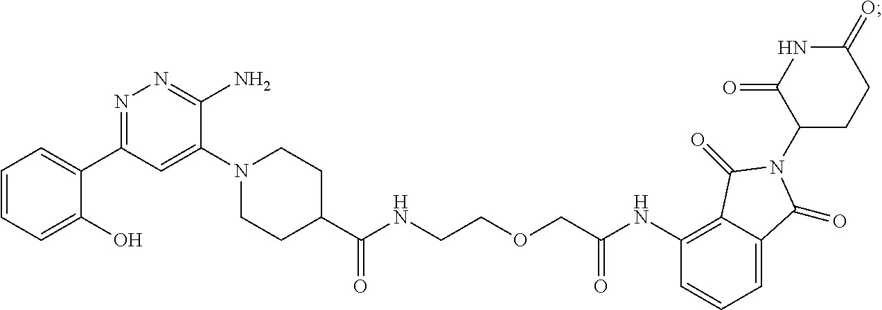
C1(C(=O)NCCOCC(NC2=C3C(=CC=C2)C(=O)N(C2CCC(=O)NC2=O)C3=O)=O)CCN(C2=CC(C3=CC=CC=C3O)=NN=C2N)CC1
